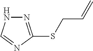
N1=C(SCC=C)N=CN1
